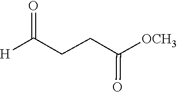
C(C(=O)[OCH3])CC([H])=O
